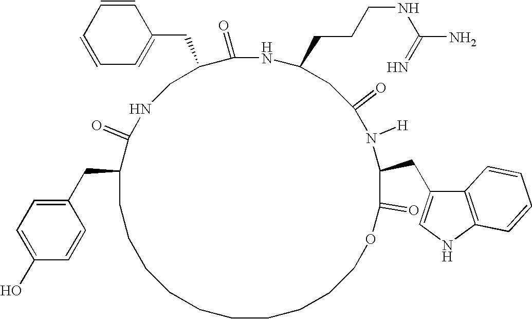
C1=C(CC2CNC(=O)C(CC3=CC=C(O)C=C3)CCCCCCCCCCOC(=O)C(CC3=CNC4=C3C=CC=C4)N([H])C(=O)CC(CCCNC(=N)N)NC2=O)C=CC=C1
